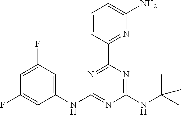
C1(NC2=NC(NC(C)(C)C)=NC(C3=NC(N)=CC=C3)=N2)=CC(F)=CC(F)=C1
